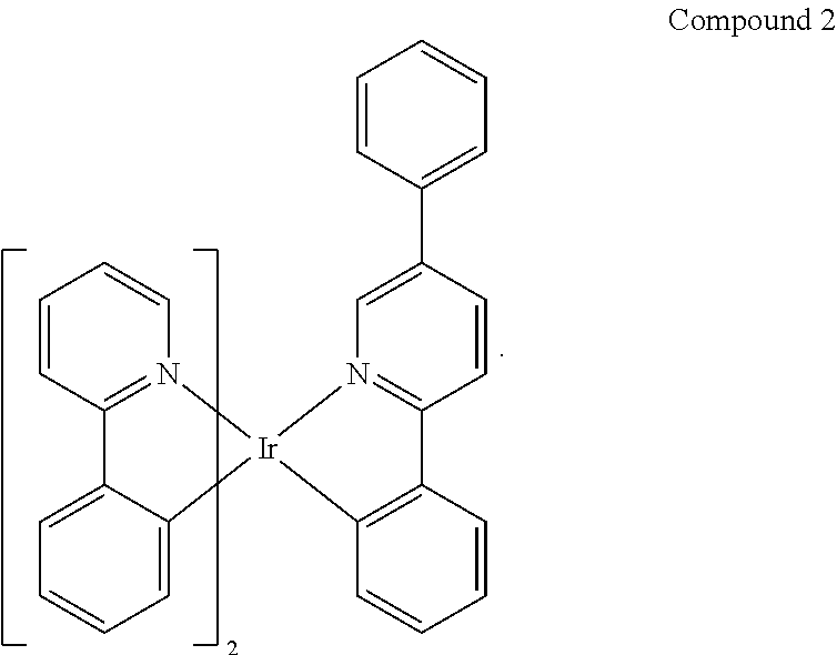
C1=CC=C2C(=C1)C1=N(C=CC=C1)[Ir]21C2=C(C=CC=C2)C2=N1C=C(C1=CC=CC=C1)C=C2
